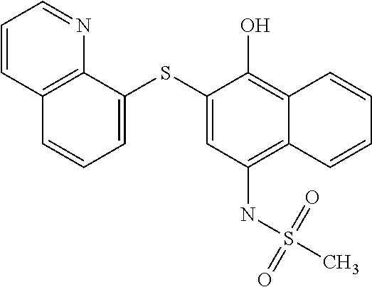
C1=C(SC2=CC=CC3=C2N=CC=C3)C(O)=C2C(=C1NS(C)(=O)=O)C=CC=C2
